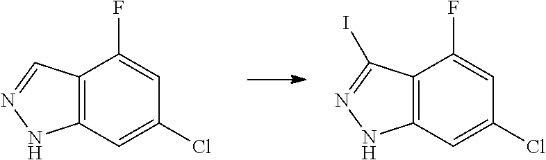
C12=C(C=C(Cl)C=C1F)NN=C2.C12=C(C=C(Cl)C=C1F)NN=C2I
